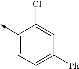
C1(->C)=CC=C([Ph])C=C1Cl
